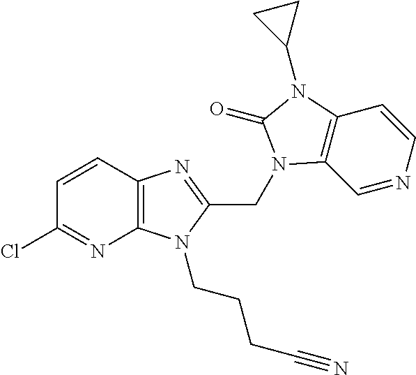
C1=CC2=C(N=C1Cl)N(CCCC#N)C(CN1C3=C(C=CN=C3)N(C3CC3)C1=O)=N2
